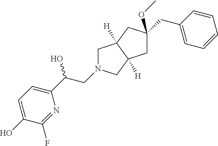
C1(O)=CC=C(C(CN2CC3([H])C([H])(C2)CC(CC2=CC=CC=C2)(OC)C3)O)N=C1F
